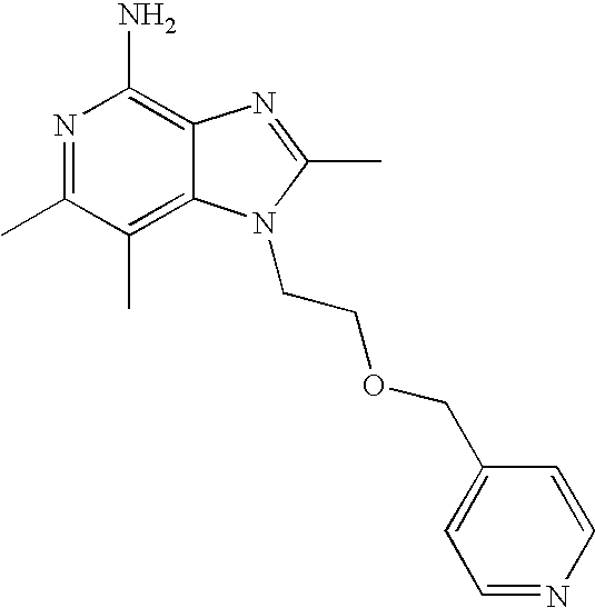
C(OCCN1C2=C(C)C(C)=NC(N)=C2N=C1C)C1=CC=NC=C1
